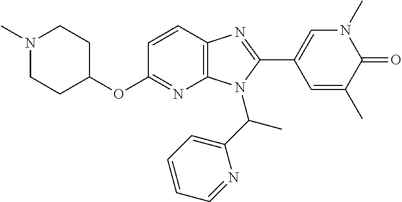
C12=C(C=CC(OC3CCN(C)CC3)=N1)N=C(C1=CN(C)C(=O)C(C)=C1)N2C(C1=CC=CC=N1)C
